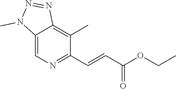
C12=CN=C(C=CC(OCC)=O)C(C)=C1N=NN2C
